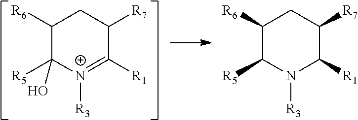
C1([R6])C([R5])(O)[N+]([R3])=C([R1])C([R7])C1.C1([R6])C([R5])N([R3])C([R1])C([R7])C1
